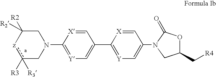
c1([R3])([R3])[z]C([R2])([R2])CN(C2=[Y]C=C(C3=[Y]C=C(N4C(=O)OC(C[R4])C4)C=[X]3)C=[X]2)C1
